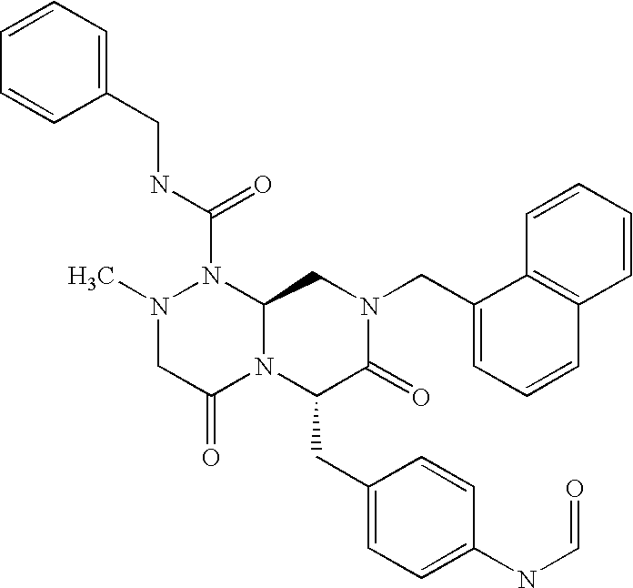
N1(C)CC(=O)N2C(N1C(NCC1=CC=CC=C1)=O)CN(CC1=CC=CC3=C1C=CC=C3)C(=O)C2CC1=CC=C(NC=O)C=C1
